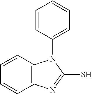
C12=C(C=CC=C1)N(C1=CC=CC=C1)C(S)=N2
